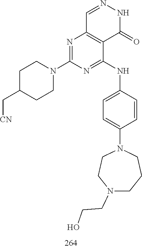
C1=NNC(=O)C2=C1N=C(N1CCC(C[CN])CC1)N=C2NC1=CC=C(N2CCN(CCO)CCC2)C=C1
